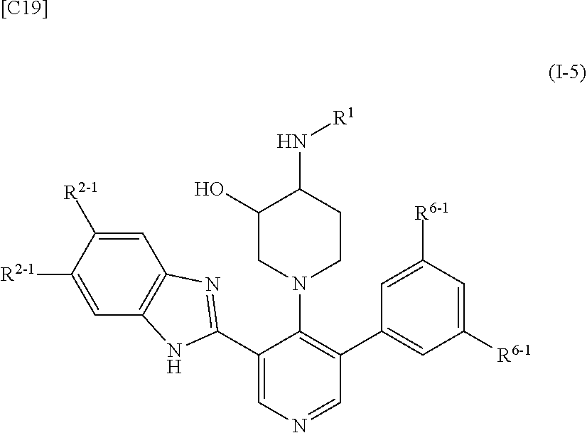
C1=C([R2-1])C([R2-1])=CC2=C1N=C(C1=CN=CC(C3=CC([R6-1])=CC([R6-1])=C3)=C1N1CCC(N[R1])C(O)C1)N2.[[C19]]
